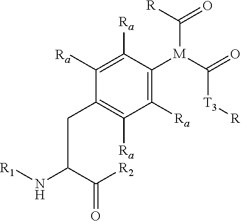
C(C(N[R1])C([R2])=O)C1=C([Ra])C([Ra])=C([M](C([R])=O)C(=O)[T3][R])C([Ra])=C1[Ra]
